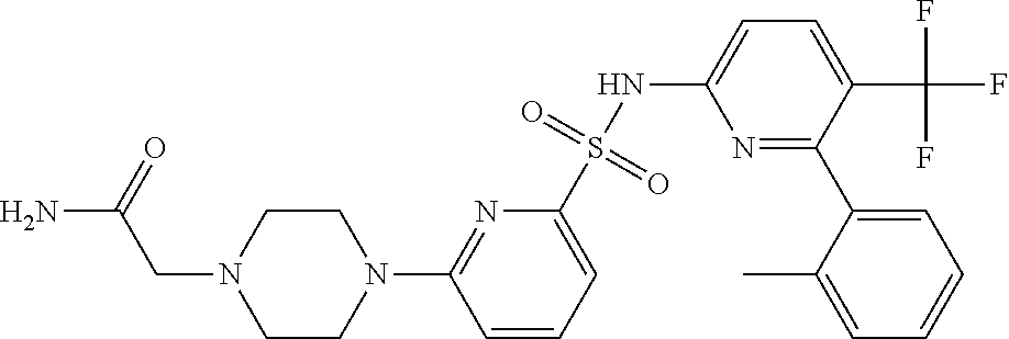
C1CN(C2=NC(S(NC3=CC=C(C(F)(F)F)C(C4=CC=CC=C4C)=N3)(=O)=O)=CC=C2)CCN1CC(N)=O
